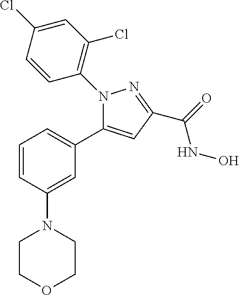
C1=CC(Cl)=CC(Cl)=C1N1C(C2=CC=CC(N3CCOCC3)=C2)=CC(C(=O)NO)=N1
